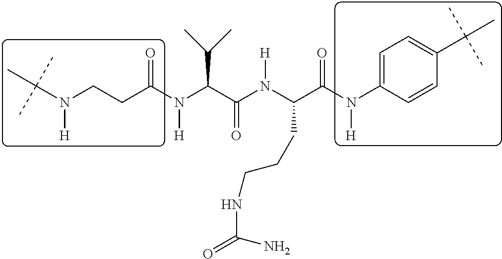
C(N(CCC(N(C(C(N(C(C(N(C1=CC=C(C(C)(C)C)C=C1)[H])=O)CCCNC(=O)N)[H])=O)C(C)C)[H])=O)[H])(C)(C)C
